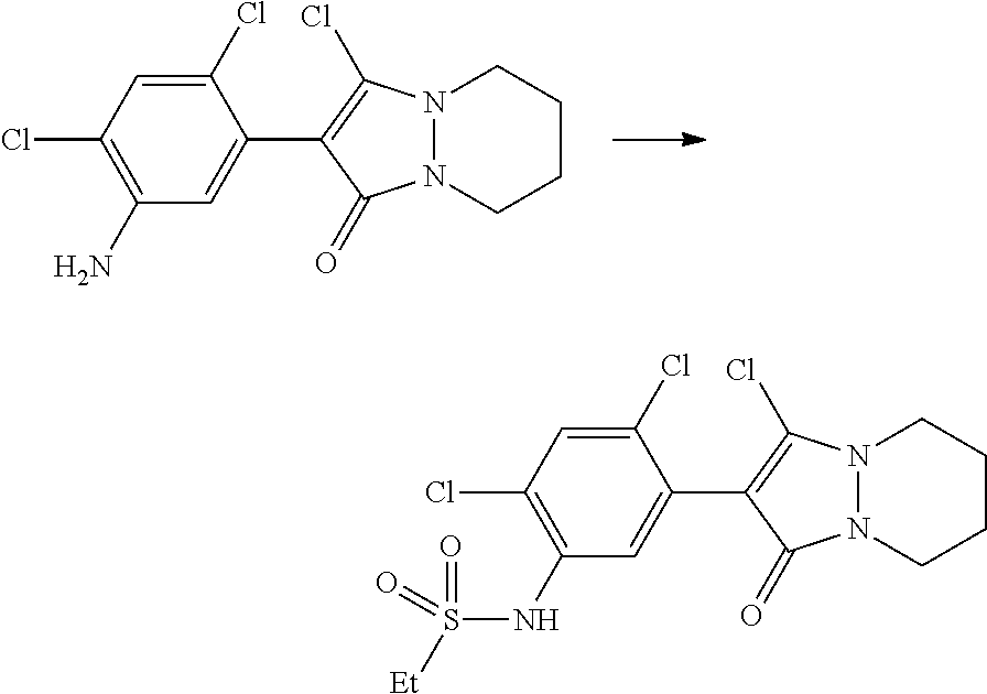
C1(N)=C(Cl)C=C(Cl)C(C2=C(Cl)N3N(C2=O)CCCC3)=C1.C1(NS(=O)(=O)[Et])=C(Cl)C=C(Cl)C(C2=C(Cl)N3N(C2=O)CCCC3)=C1
